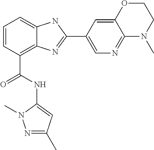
C1=CC(C(NC2=CC(C)=NN2C)=O)=C2C(=C1)NC(C1=CN=C3C(=C1)OCCN3C)=N2
